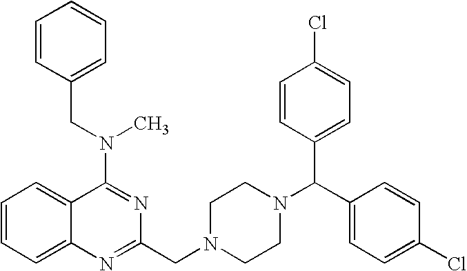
C1=CC=C2C(=C1)N=C(CN1CCN(C(C3=CC=C(Cl)C=C3)C3=CC=C(Cl)C=C3)CC1)N=C2N(C)CC1=CC=CC=C1
